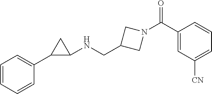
C1(C(N2CC(CNC3CC3C3=CC=CC=C3)C2)=O)=CC([CN])=CC=C1
